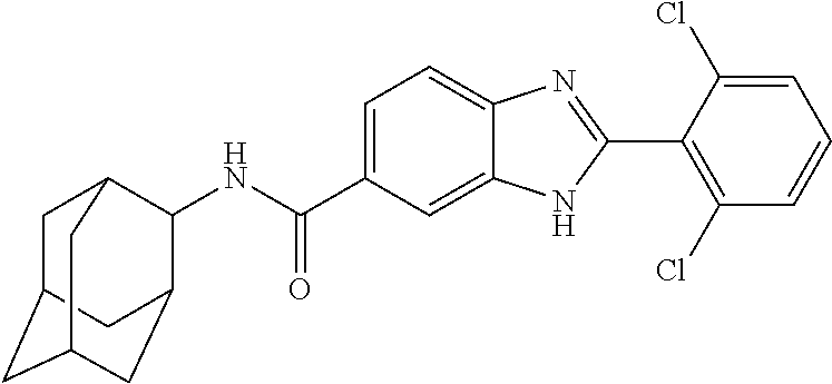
N(C(C1=CC=C2C(=C1)NC(C1=C(Cl)C=CC=C1Cl)=N2)=O)C1C2CC3CC(CC1C3)C2
